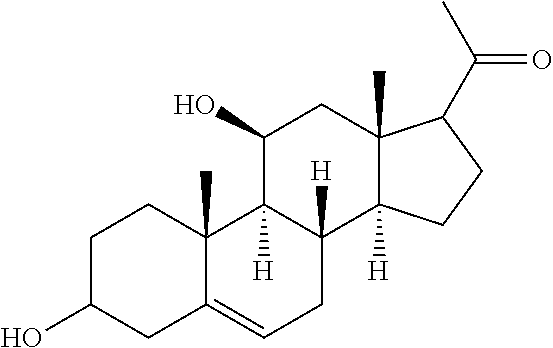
C1C(O)CC2=CCC3([H])C([H])(C2(C)C1)C(O)CC1(C)C3([H])CCC1C(=O)C
